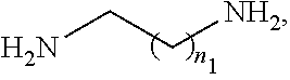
NCC[NH2]
